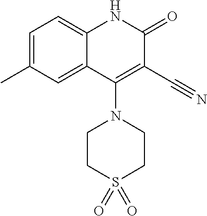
C1=C(C)C=C2C(=C1)NC(=O)C(C#N)=C2N1CCS(=O)(=O)CC1
